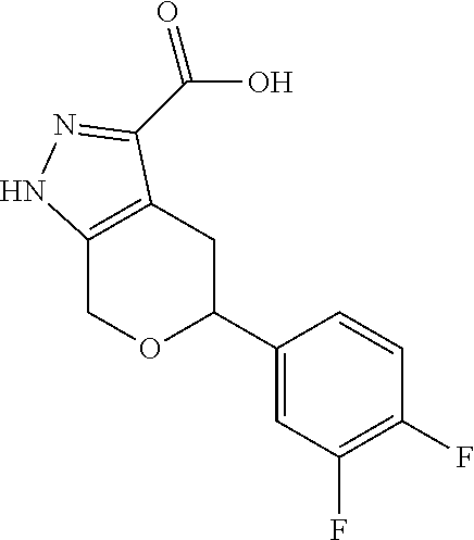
C12=C(CC(C3=CC(F)=C(F)C=C3)OC1)C(C(=O)O)=NN2
